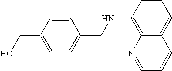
C1=CC(CO)=CC=C1CNC1=C2C(=CC=C1)C=CC=N2
